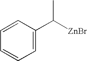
C1=C(C([ZnBr])C)C=CC=C1
